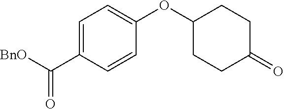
C1=C(C([BnO])=O)C=CC(OC2CCC(=O)CC2)=C1
